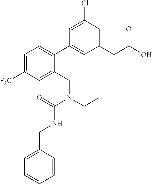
C1=C([F3C])C=C(CN(CC)C(=O)NCC2=CC=CC=C2)C(C2=CC(CC(O)=O)=CC(Cl)=C2)=C1
